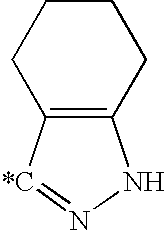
C12=C(NN=[*C]1)CCCC2
